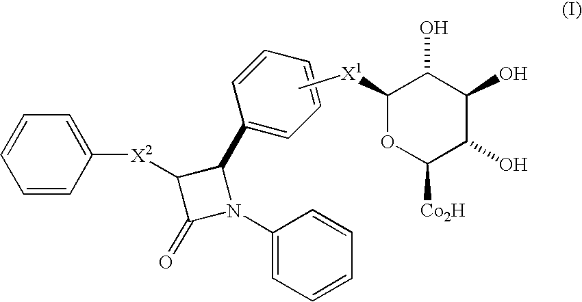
C1=CC([X2]C2C(C3=CC=CC=C3)N(C3=CC=CC=C3)C2=O)=CC=C1.C[X1]C1OC([Co2H])C(O)C(O)C1O
